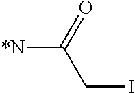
[*N]C(=O)CI
